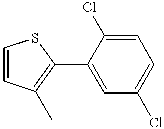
C1(C2=C(C)C=CS2)=CC(Cl)=CC=C1Cl
